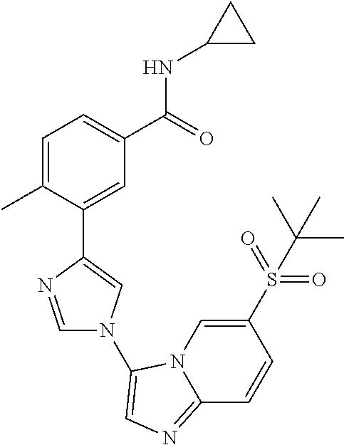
C1=C(C)C(C2=CN(C3=CN=C4N3C=C(S(C(C)(C)C)(=O)=O)C=C4)C=N2)=CC(C(=O)NC2CC2)=C1
